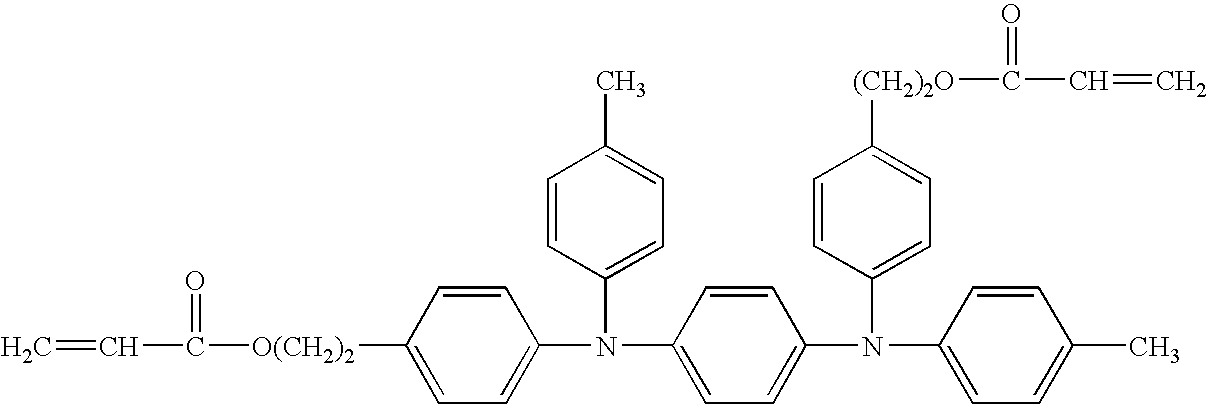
C=CC([O(CH2)2]C1=CC=C(N(C2=CC=C(N(C3=CC=C(C)C=C3)C3=CC=C([(CH2)2O]C(C=C)=O)C=C3)C=C2)C2=CC=C(C)C=C2)C=C1)=O
